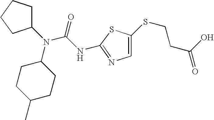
N(C1CCC(C)CC1)(C(=O)NC1=NC=C(SCCC(=O)O)S1)C1CCCC1
